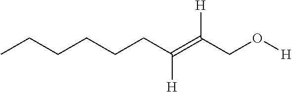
C(CCCCC(=C(CO[H])[H])[H])C
